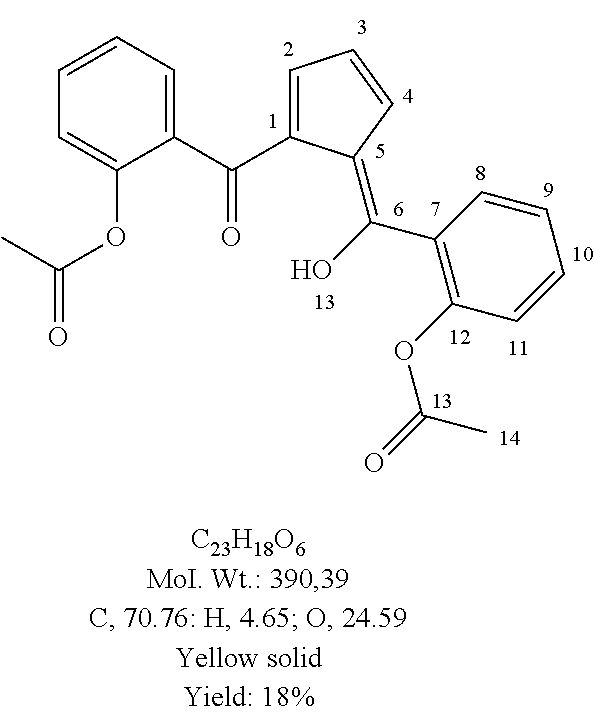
C1(C(=O)C2=CC=CC2=C(O)C2=C(OC(=O)C)C=CC=C2)=CC=CC=C1OC(=O)C
